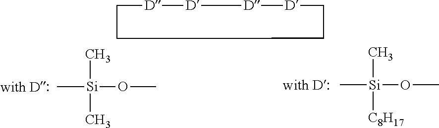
C[Si](C)(C)OC.C[Si](C)([C8H17])OC.[D]1[D][D][D]CCCC1
